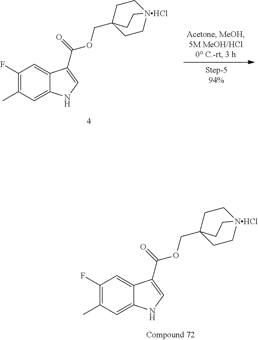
C1(F)=C(C)C=C2C(=C1)C(C(=O)OCC13CC[NHCl](CC1)CC3)=CN2.C1(F)=C(C)C=C2C(=C1)C(C(=O)OCC13CC[NHCl](CC1)CC3)=CN2
